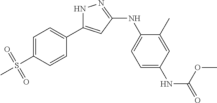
N1C(C2=CC=C(S(C)(=O)=O)C=C2)=CC(NC2=CC=C(NC(=O)OC)C=C2C)=N1
